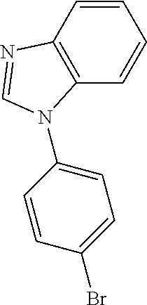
C1=CC2=C(C=C1)N(C1=CC=C(Br)C=C1)C=N2
